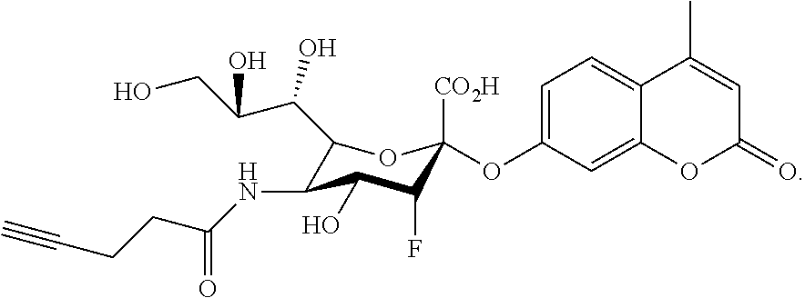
C1(C(C(CO)O)O)C(NC(CCC#C)=O)C(O)C(F)C([CO2H])(OC2=CC=C3C(=C2)OC(=O)C=C3C)O1
